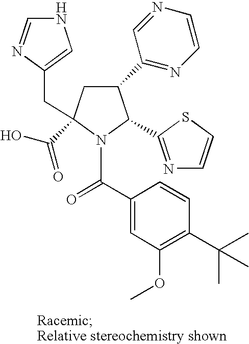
C1(C2=NC=CN=C2)CC(C(O)=O)(CC2=CNC=N2)N(C(C2=CC(OC)=C(C(C)(C)C)C=C2)=O)C1C1=NC=CS1
